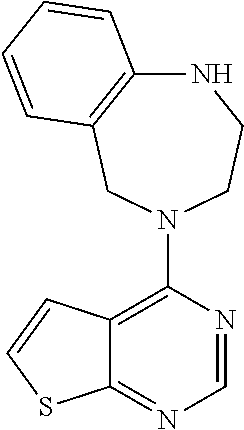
C12=C(N3CCNC4=C(C3)C=CC=C4)N=CN=C1SC=C2
